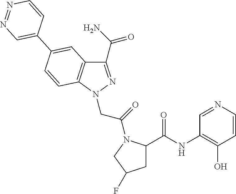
C1(C(N)=O)=NN(CC(=O)N2C(C(=O)NC3=C(O)C=CN=C3)CC(F)C2)C2=C1C=C(C1=CN=NC=C1)C=C2
